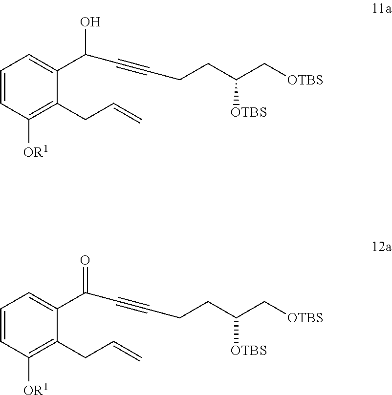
C(CC(C[OTBS])[OTBS])C#CC(C1=CC=CC([OR1])=C1CC=C)O.C(CC(C[OTBS])[OTBS])C#CC(C1=CC=CC([OR1])=C1CC=C)=O
